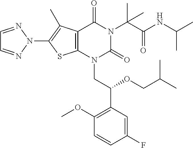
C12=C(N(CC(C3=C(OC)C=CC(F)=C3)OCC(C)C)C(=O)N(C(C(NC(C)C)=O)(C)C)C1=O)SC(N1N=CC=N1)=C2C
